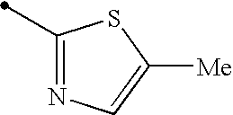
C1(C)=NC=C([Me])S1
